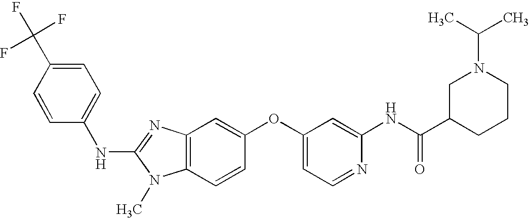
N(C1=NC2=C(N1C)C=CC(OC1=CC=NC(NC(C3CCCN(C(C)C)C3)=O)=C1)=C2)C1=CC=C(C(F)(F)F)C=C1
